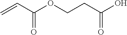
C=CC(OCCC(O)=O)=O
